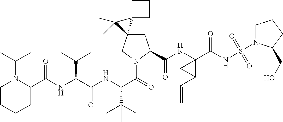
N(C(C(NC(C(=O)N1CC2(CC1C(=O)NC1(C(=O)NS(=O)(=O)N3CCCC3CO)C(C=C)C1)C1(C2(C)C)CCC1)C(C)(C)C)=O)C(C)(C)C)C(C1N(C(C)C)CCCC1)=O
